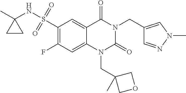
C1(F)=C(S(NC2(C)CC2)(=O)=O)C=C2C(=C1)N(CC1(C)COC1)C(=O)N(CC1=CN(C)N=C1)C2=O
